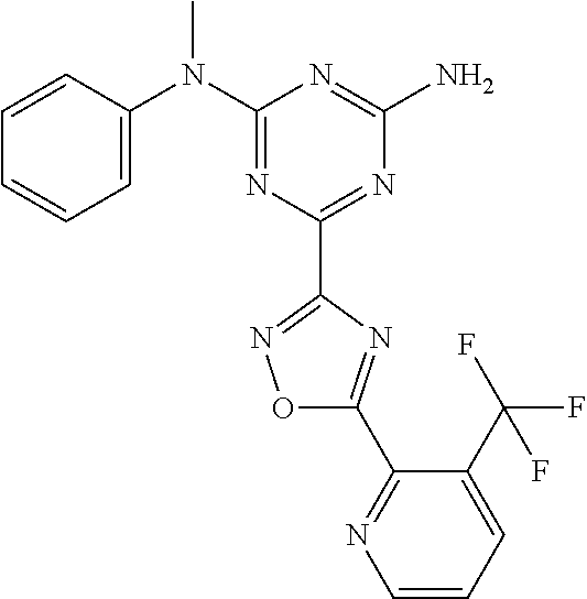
C1=CC(N(C2=NC(C3=NOC(C4=NC=CC=C4C(F)(F)F)=N3)=NC(N)=N2)C)=CC=C1
